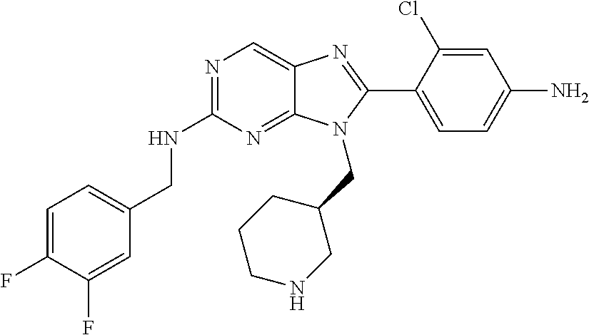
C1=C(F)C(F)=CC(CNC2=NC=C3C(=N2)N(CC2CCCNC2)C(C2=CC=C(N)C=C2Cl)=N3)=C1
